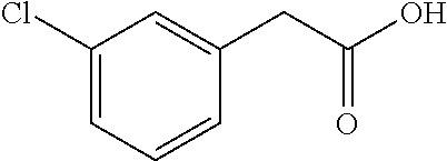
C1(Cl)=CC=CC(CC(O)=O)=C1
